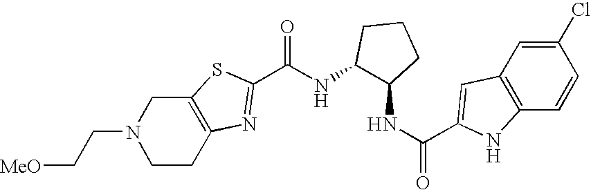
N1(CC[MeO])CCC2=C(C1)SC(C(NC1C(NC(=O)C3=CC4=C(C=CC(Cl)=C4)N3)CCC1)=O)=N2
